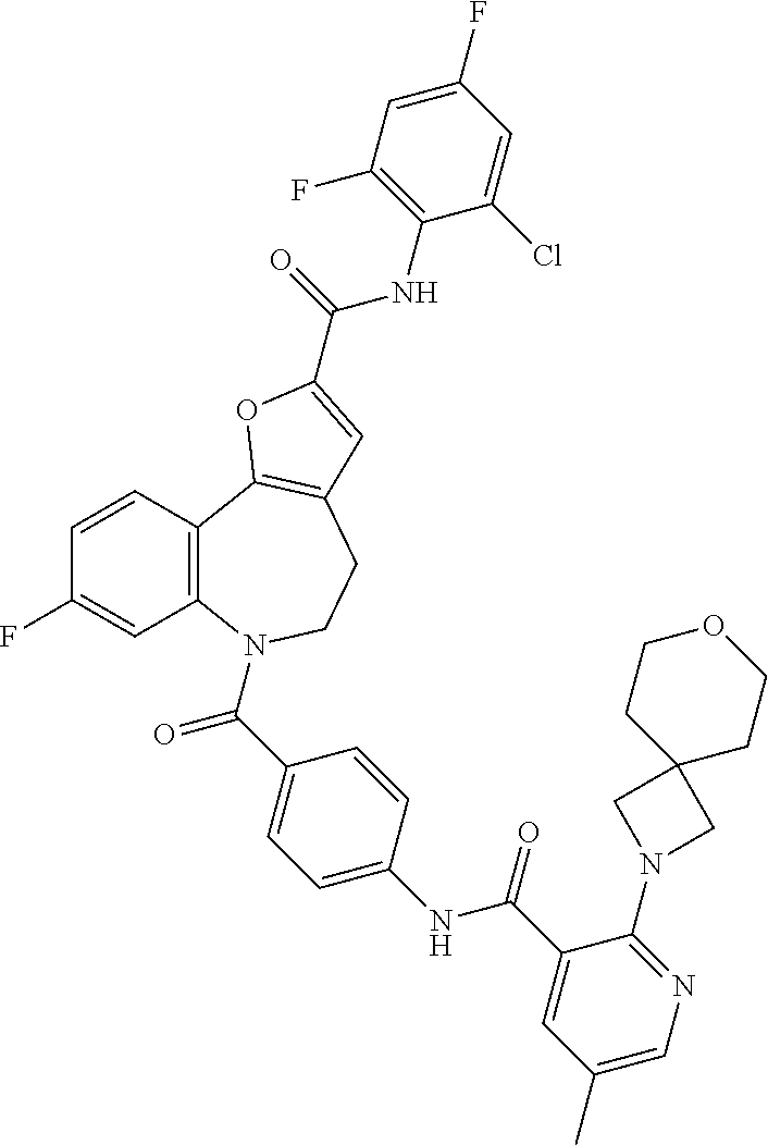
C1=CC2=C(C=C1F)N(C(=O)C1=CC=C(NC(=O)C3=CC(C)=CN=C3N3CC4(C3)CCOCC4)C=C1)CCC1=C2OC(C(=O)NC2=C(F)C=C(F)C=C2Cl)=C1
